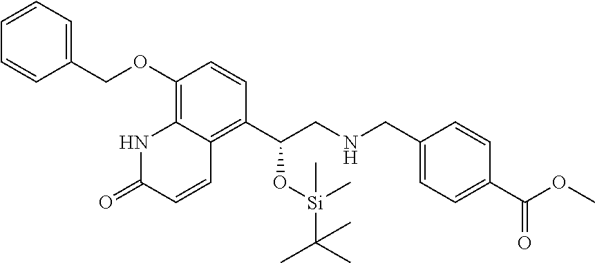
C1(OCC2=CC=CC=C2)=C2C(=C(C(CNCC3=CC=C(C(OC)=O)C=C3)O[Si](C(C)(C)C)(C)C)C=C1)C=CC(=O)N2
